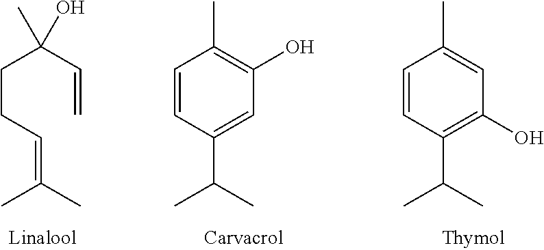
C(CC=C(C)C)C(C=C)(C)O.C1=CC(C(C)C)=CC(O)=C1C.C1=CC(C(C)C)=C(O)C=C1C
